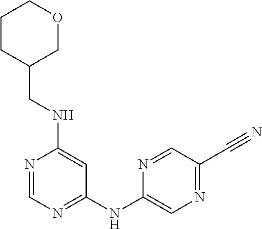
N1=CN=C(NC2=CN=C(C#N)C=N2)C=C1NCC1COCCC1
